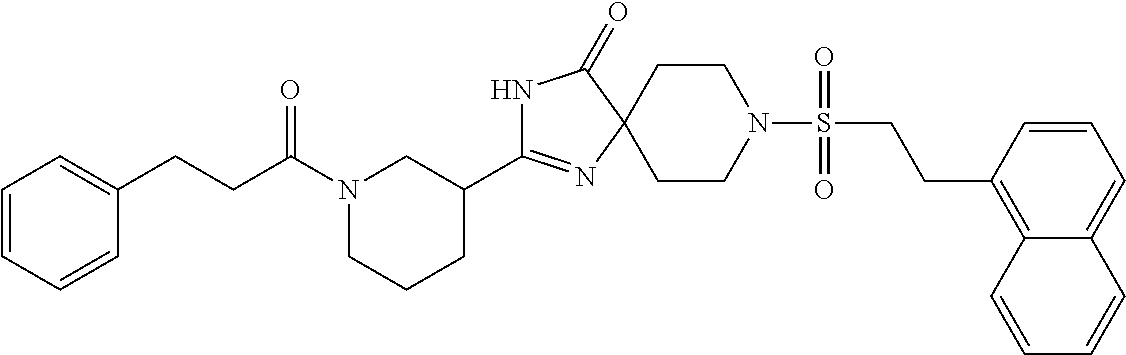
C1CN(S(=O)(=O)CCC2=C3C(=CC=C2)C=CC=C3)CCC12N=C(C1CN(C(CCC3=CC=CC=C3)=O)CCC1)NC2=O
